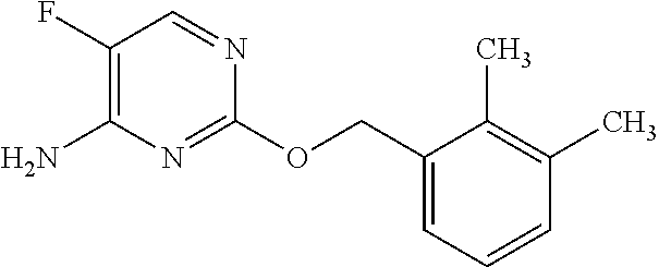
C1(F)=C(N)N=C(OCC2=CC=CC(C)=C2C)N=C1
